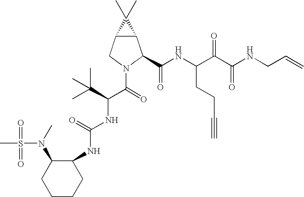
C1(NC(NC(C(=O)N2C(C(NC(C(C(NCC=C)=O)=O)CCC#C)=O)C3C(C2)C3(C)C)C(C)(C)C)=O)C(N(C)S(C)(=O)=O)CCCC1
